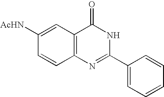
C12=C(C=C([AcHN])C=C1)C(=O)NC(C1=CC=CC=C1)=N2
